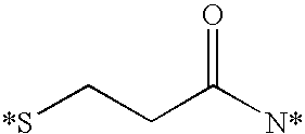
[*S]CCC([N*])=O
